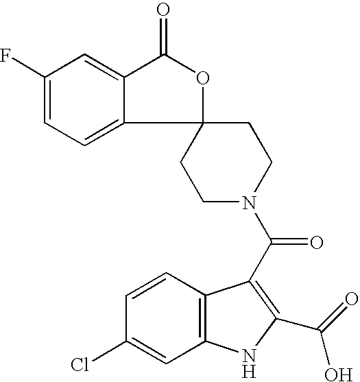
C1(F)=CC=C2C(=C1)C(=O)OC21CCN(C(=O)C2=C(C(O)=O)NC3=C2C=CC(Cl)=C3)CC1
